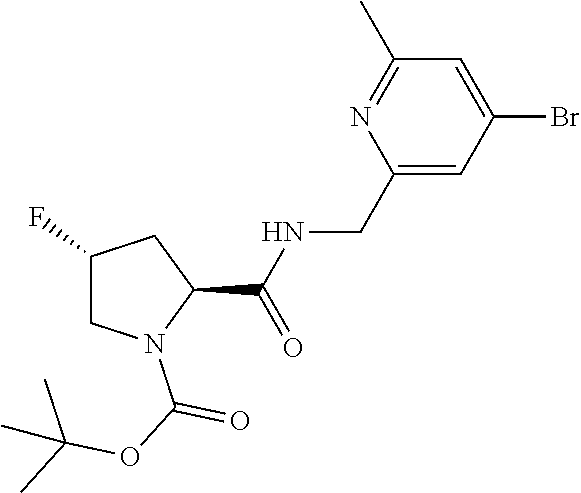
C1(CNC(C2CC(F)CN2C(OC(C)(C)C)=O)=O)=CC(Br)=CC(C)=N1
